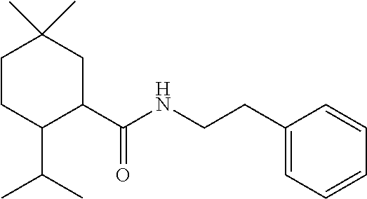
C1CC(C(C)C)C(C(NCCC2=CC=CC=C2)=O)CC1(C)C
